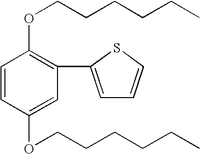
C1=CC(OCCCCCC)=CC(C2=CC=CS2)=C1OCCCCCC
